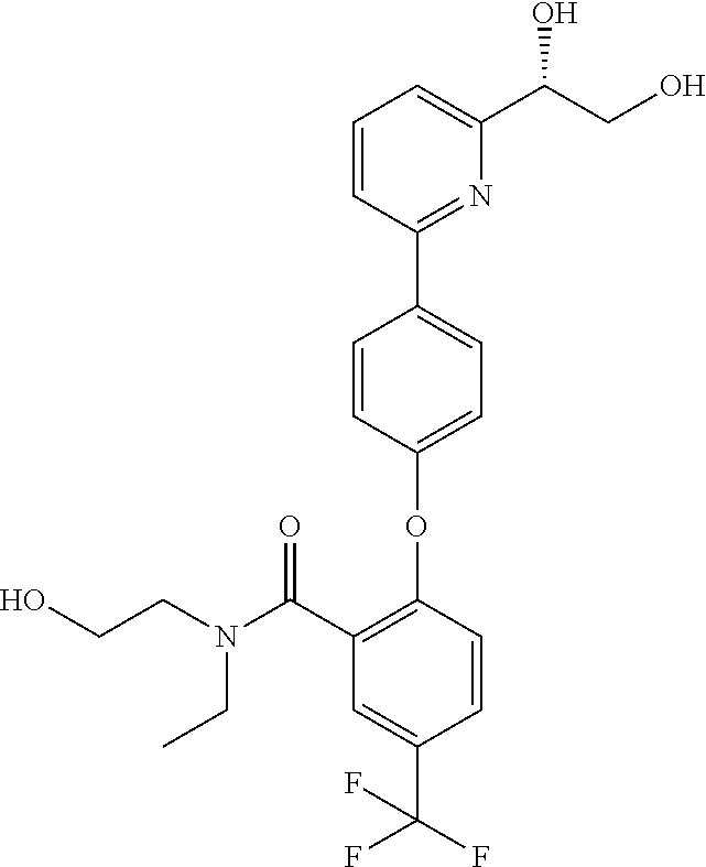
C1=C(OC2=C(C(N(CCO)CC)=O)C=C(C(F)(F)F)C=C2)C=CC(C2=NC(C(CO)O)=CC=C2)=C1
